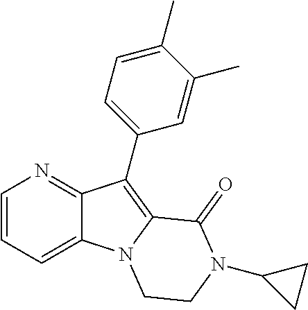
C12=CC=CN=C1C(C1=CC=C(C)C(C)=C1)=C1N2CCN(C2CC2)C1=O
